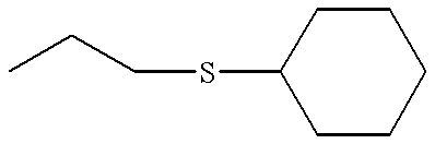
CCCSC1CCCCC1
